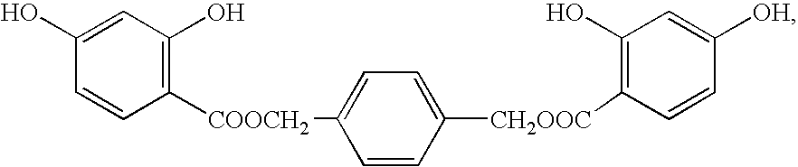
C1=C(O)C=CC([COOCH2]C2=CC=C([CH2OOC]C3=C(O)C=C([OH])C=C3)C=C2)=C1O
